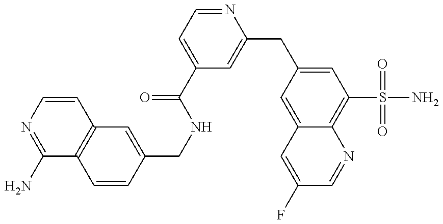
C1(N)=NC=CC2=C1C=CC(CNC(C1=CC=NC(CC3=CC(S(N)(=O)=O)=C4C(=C3)C=C(F)C=N4)=C1)=O)=C2
